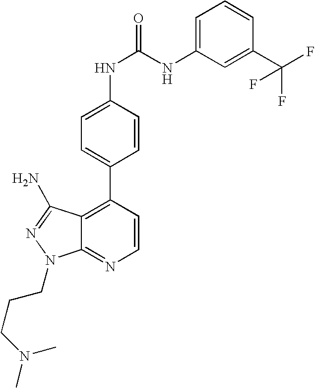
C1=CC(C2=CC=C(NC(=O)NC3=CC=CC(C(F)(F)F)=C3)C=C2)=C2C(=N1)N(CCCN(C)C)N=C2N
